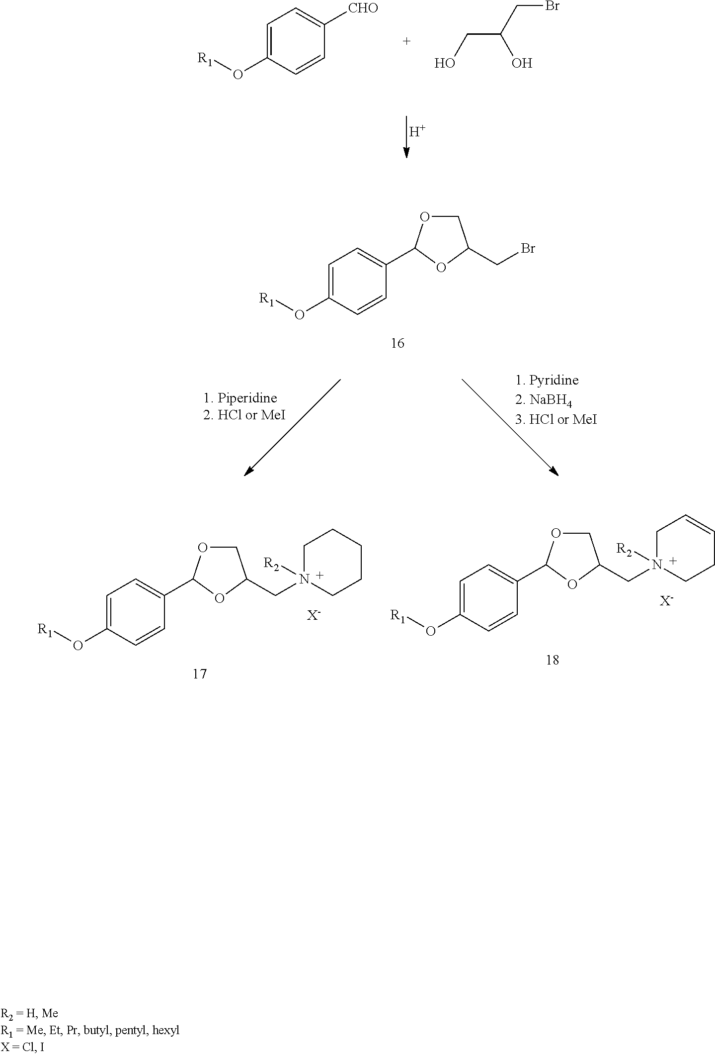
[H].C1=C(O[R1])C=CC([CHO])=C1.C(C(CBr)O)O.C1=C(O[R1])C=CC(C2OCC(CBr)O2)=C1.C1=C(O[R1])C=CC(C2OCC(CN3([R2])CCCCC3)O2)=C1.[X-].C1=C(O[R1])C=CC(C2OCC(CN3([R2])CCC=CC3)O2)=C1.[X-]
